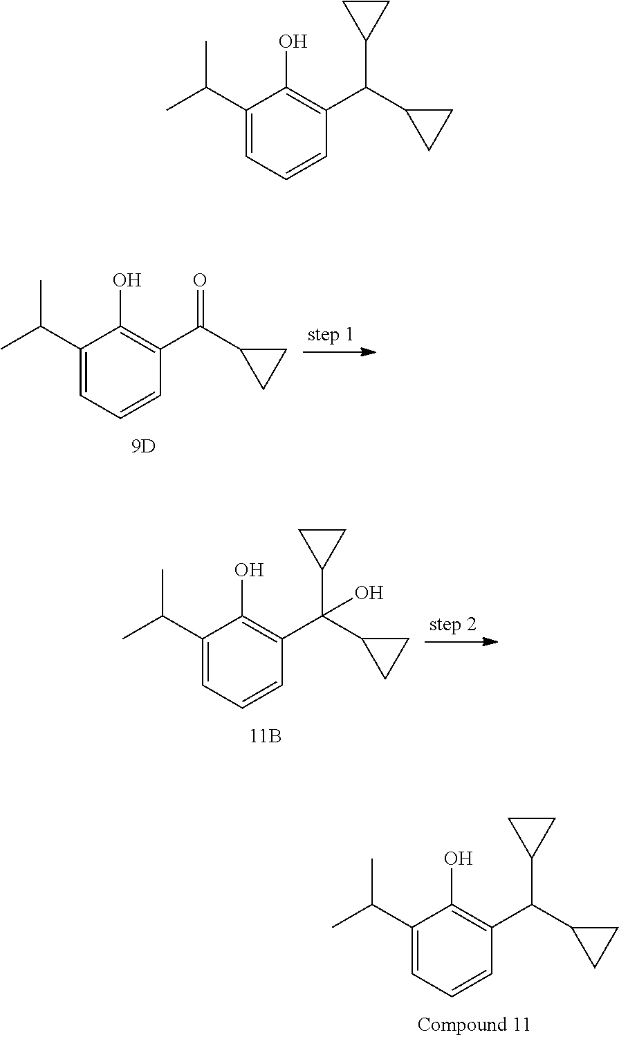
C1(C(C)C)=CC=CC(C(C2CC2)C2CC2)=C1O.C1(C(C)C)=CC=CC(C(C2CC2)=O)=C1O.C1(C(C)C)=CC=CC(C(C2CC2)(C2CC2)O)=C1O.C1(C(C)C)=CC=CC(C(C2CC2)C2CC2)=C1O
